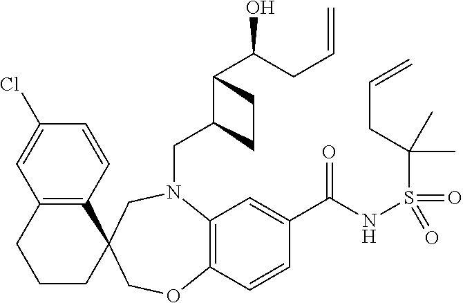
C12=C(C=CC(Cl)=C1)C1(CCC2)COC2=C(C=C(C(NS(C(CC=C)(C)C)(=O)=O)=O)C=C2)N(CC2C(C(CC=C)O)CC2)C1
